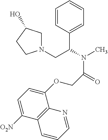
C1=CC(C(N(C)C(=O)COC2=CC=C([O2N])C3=C2N=CC=C3)CN2CC(O)CC2)=CC=C1
